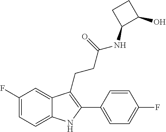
C1=C2C(=CC(F)=C1)C(CCC(NC1C(O)CC1)=O)=C(C1=CC=C(F)C=C1)N2
